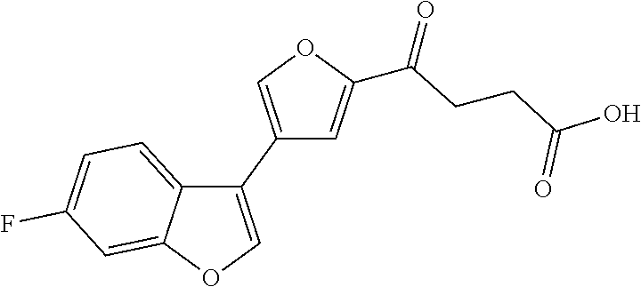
C1(C2=COC3=CC(F)=CC=C23)=COC(C(=O)CCC(O)=O)=C1
